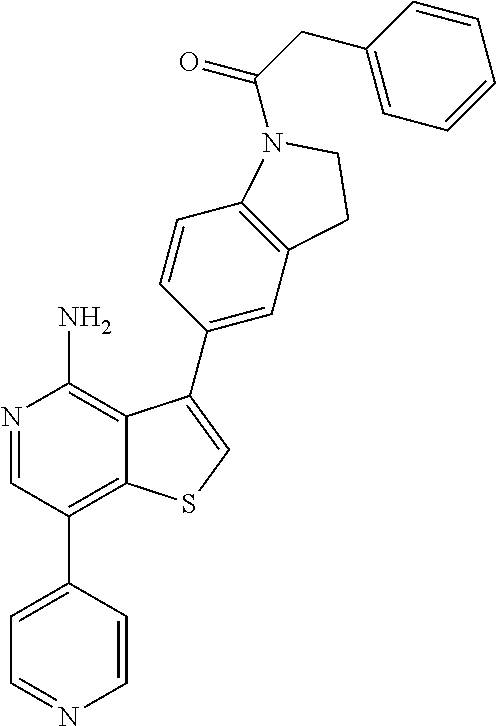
N1=CC(C2=CC=NC=C2)=C2C(=C1N)C(C1=CC3=C(C=C1)N(C(CC1=CC=CC=C1)=O)CC3)=CS2
